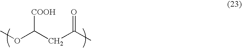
COC([COOH])CC(C)=O
